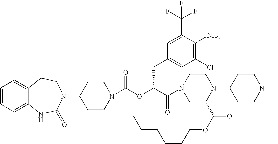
C12=CC=CC=C1NC(=O)N(C1CCN(C(OC(C(=O)N3CC(C(OCCCCCC)=O)N(C4CCN(C)CC4)CC3)CC3=CC(Cl)=C(N)C(C(F)(F)F)=C3)=O)CC1)CC2
